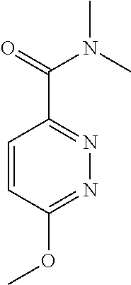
C1=CC(OC)=NN=C1C(N(C)C)=O
